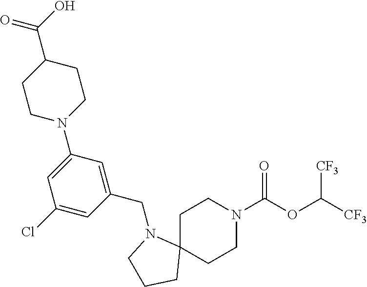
C1C2(CCN(C(OC([CF3])[CF3])=O)C1)N(CC1=CC(N3CCC(C(O)=O)CC3)=CC(Cl)=C1)CCC2
